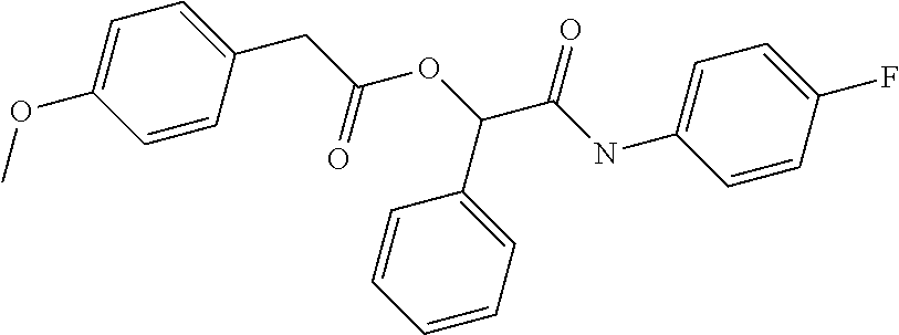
C(C(OC(C(NC1=CC=C(F)C=C1)=O)C1=CC=CC=C1)=O)C1=CC=C(OC)C=C1
